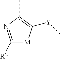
C1([R2])=NC(C)=C([Y]C)[M]1
